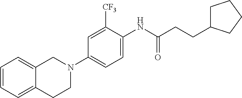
C1=CC=C2C(=C1)CCN(C1=CC=C(NC(CCC3CCCC3)=O)C([CF3])=C1)C2
